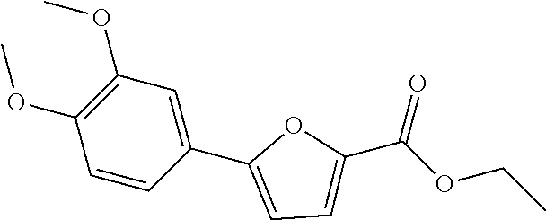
C1(C2=CC=C(C(OCC)=O)O2)=CC(OC)=C(OC)C=C1
